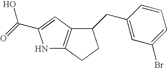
N1C2=C(C=C1C(=O)O)C(CC1=CC(Br)=CC=C1)CC2
